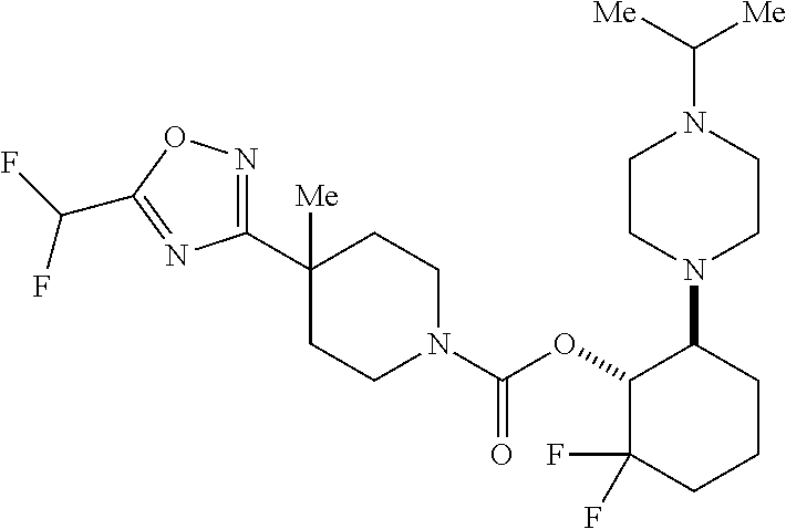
C1(C2([Me])CCN(C(OC3C(F)(F)CCCC3N3CCN(C([Me])[Me])CC3)=O)CC2)=NOC(C(F)F)=N1
